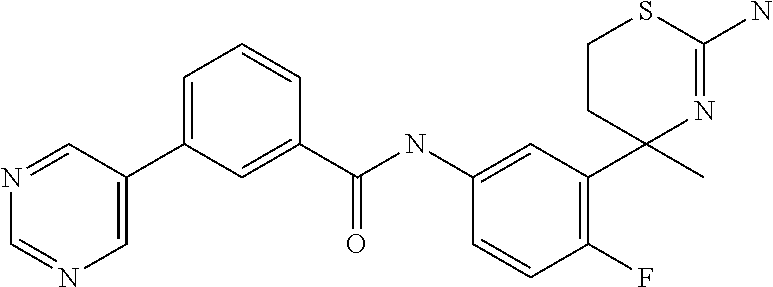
C1=C(NC(C2=CC(C3=CN=CN=C3)=CC=C2)=O)C=CC(F)=C1C1(C)N=C(N)SCC1
